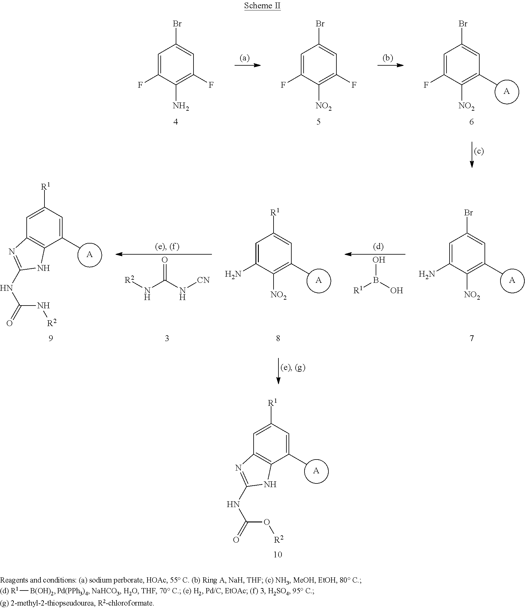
[(d) R1][B(OH)2].C1=C(F)C(N)=C(F)C=C1Br.C1=C(F)C([NO2])=C(F)C=C1Br.[A].C1=C(F)C([NO2])=C(C)C=C1Br.OB(O)[R1].[A].C1=C([R1])C=C(C)C2=C1N=C(NC(=O)N[R2])N2.O=C(N[CN])N[R2].[A].C1=C(N)C([NO2])=C(C)C=C1[R1].[A].C1=C(N)C([NO2])=C(C)C=C1Br.[A].C1=C([R1])C=C(C)C2=C1N=C(NC(=O)O[R2])N2
